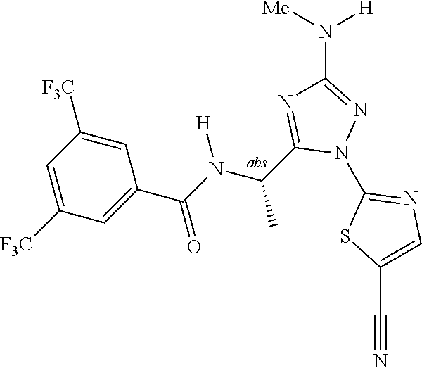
C1(N2N=C(N([H])[Me])N=C2C(C)N([H])C(=O)C2=CC([F3C])=CC([F3C])=C2)=NC=C(C#N)S1
